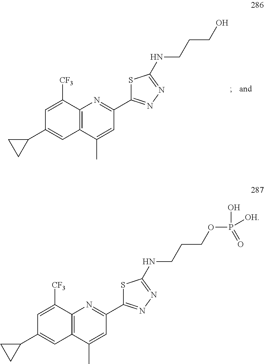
C12=C(C(C)=CC(C3=NN=C(NCCCO)S3)=N1)C=C(C1CC1)C=C2[CF3].C12=C(C(C)=CC(C3=NN=C(NCCCOP(O)([OH])=O)S3)=N1)C=C(C1CC1)C=C2[CF3]
